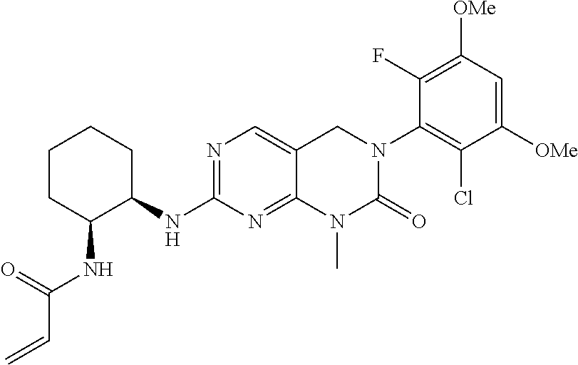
N1=C(NC2CCCCC2NC(C=C)=O)N=C2C(=C1)CN(C1=C(Cl)C([OMe])=CC([OMe])=C1F)C(=O)N2C
